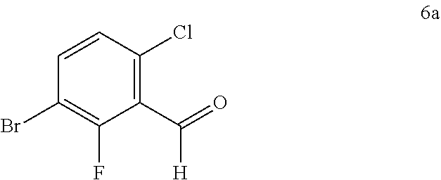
C1=CC(Br)=C(F)C(C(=O)[H])=C1Cl
